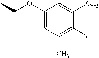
C1=C(C)C(Cl)=C(C)C=C1OCC
